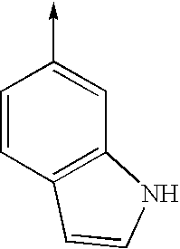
C1=CC2=C(C=C1->C)NC=C2
